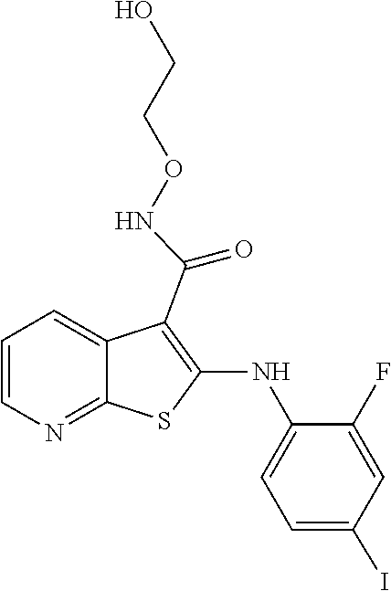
OCCONC(C1=C(NC2=CC=C(I)C=C2F)SC2=NC=CC=C12)=O
